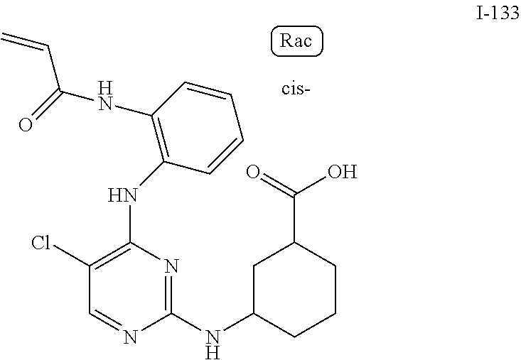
C1(Cl)=C(NC2=C(NC(=O)C=C)C=CC=C2)N=C(NC2CCCC(C(O)=O)C2)N=C1
